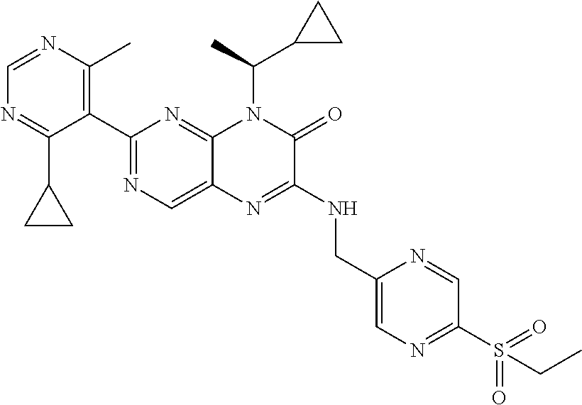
C1(C2=NC=C3C(=N2)N(C(C)C2CC2)C(=O)C(NCC2=CN=C(S(=O)(=O)CC)C=N2)=N3)=C(C)N=CN=C1C1CC1
